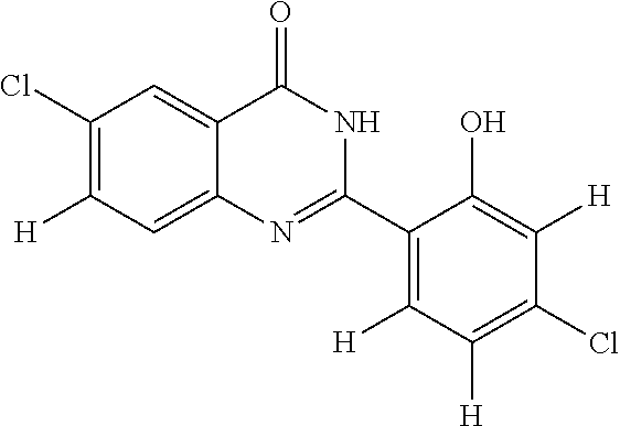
C1(Cl)=C([H])C=C2C(=C1)C(=O)NC(C1=C([H])C([H])=C(Cl)C([H])=C1O)=N2
